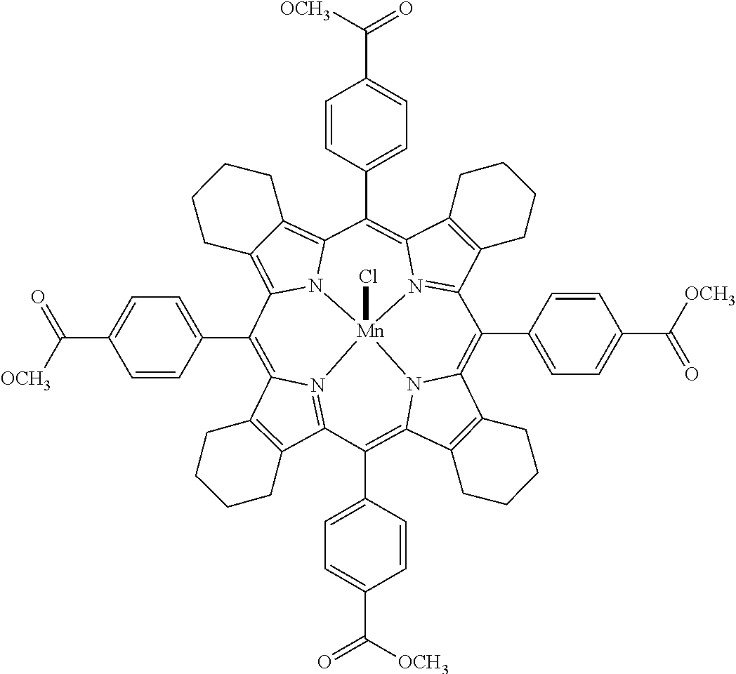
C12=C(C3=N4C1=C(C1=CC=C(C([OCH3])=O)C=C1)C1=C5C(=C6N1[Mn]41(Cl)N4=C(C7=C(C4=C6C4=CC=C(C(=O)[OCH3])C=C4)CCCC7)C(C4=CC=C(C([OCH3])=O)C=C4)=C4C6=C(C(=C3C3=CC=C(C([OCH3])=O)C=C3)N41)CCCC6)CCCC5)CCCC2
